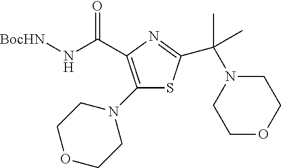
C(C1=C(N2CCOCC2)SC(C(N2CCOCC2)(C)C)=N1)(N[BocHN])=O
